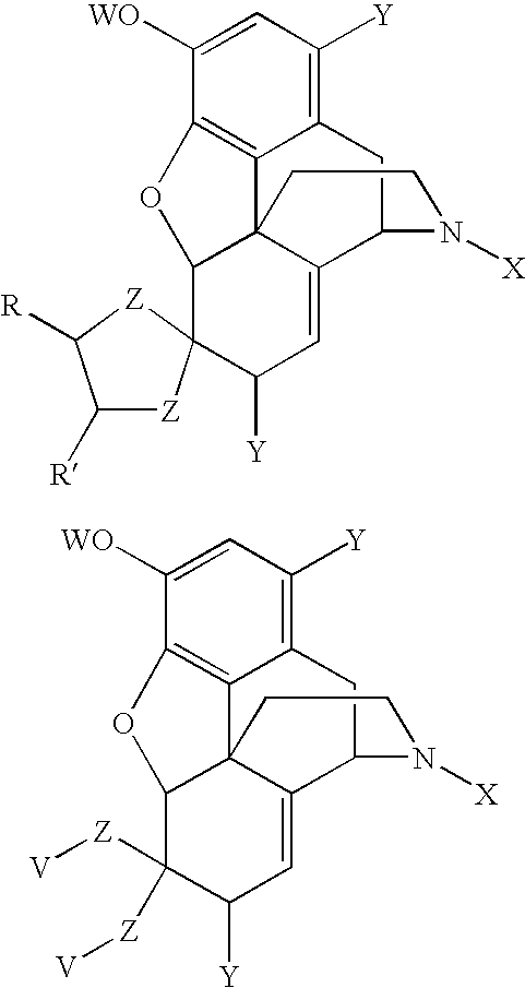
C1([WO])=CC([Y])=C2C3=C1OC1C34C(=CC([Y])C13[Z]C([R])C([R])[Z]3)C(C2)N([X])CC4.C1([WO])=CC([Y])=C2C3=C1OC1C34C(=CC([Y])C1([Z][V])[Z][V])C(C2)N([X])CC4
